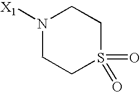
[X1]N1CCS(=O)(=O)CC1
